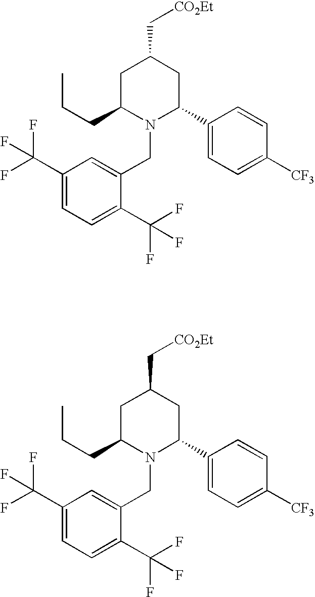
C1(C[CO2Et])CC(CCC)N(CC2=CC(C(F)(F)F)=CC=C2C(F)(F)F)C(C2=CC=C([CF3])C=C2)C1.C1(C[CO2Et])CC(CCC)N(CC2=CC(C(F)(F)F)=CC=C2C(F)(F)F)C(C2=CC=C([CF3])C=C2)C1
